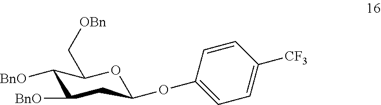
C1([BnO])C([BnO])CC(OC2=CC=C([CF3])C=C2)OC1C[OBn]
